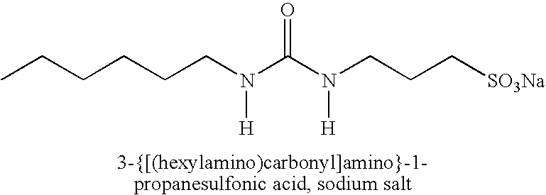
C(CN(C(N(CCC[SO3Na])[H])=O)[H])CCCC
